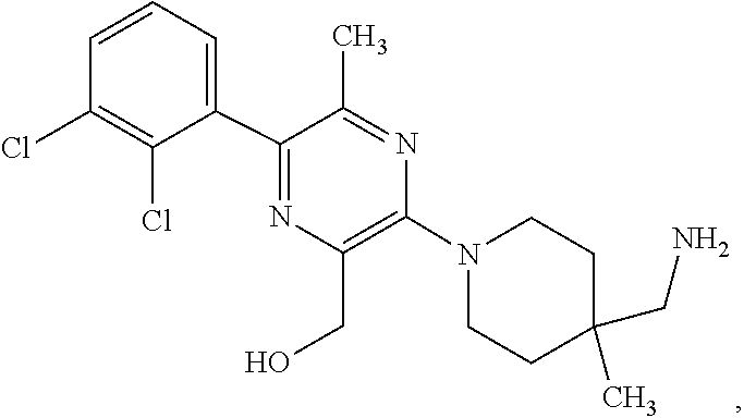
C1C(CN)(C)CCN(C2=C(CO)N=C(C3=CC=CC(Cl)=C3Cl)C(C)=N2)C1
